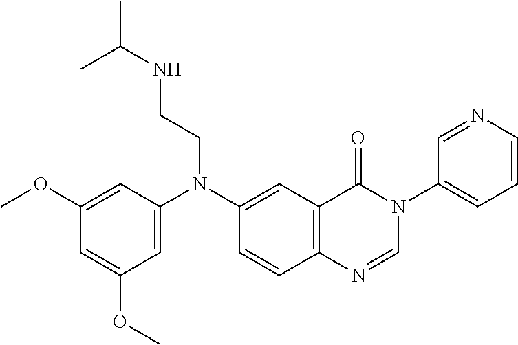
C1(OC)=CC(N(C2=CC3=C(C=C2)N=CN(C2=CC=CN=C2)C3=O)CCNC(C)C)=CC(OC)=C1
